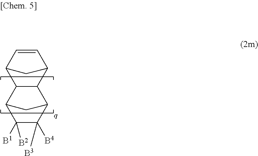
C12C(C3C=CC1C3)C1C([B4])([B3])C([B1])([B2])C2C1.[q]
